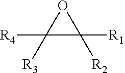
C1([R4])([R3])C([R2])([R1])O1
